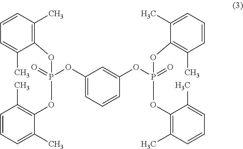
C1=CC(C)=C(OP(OC2=C(C)C=CC=C2C)(=O)OC2=CC=CC(OP(OC3=C(C)C=CC=C3C)(OC3=C(C)C=CC=C3C)=O)=C2)C(C)=C1
